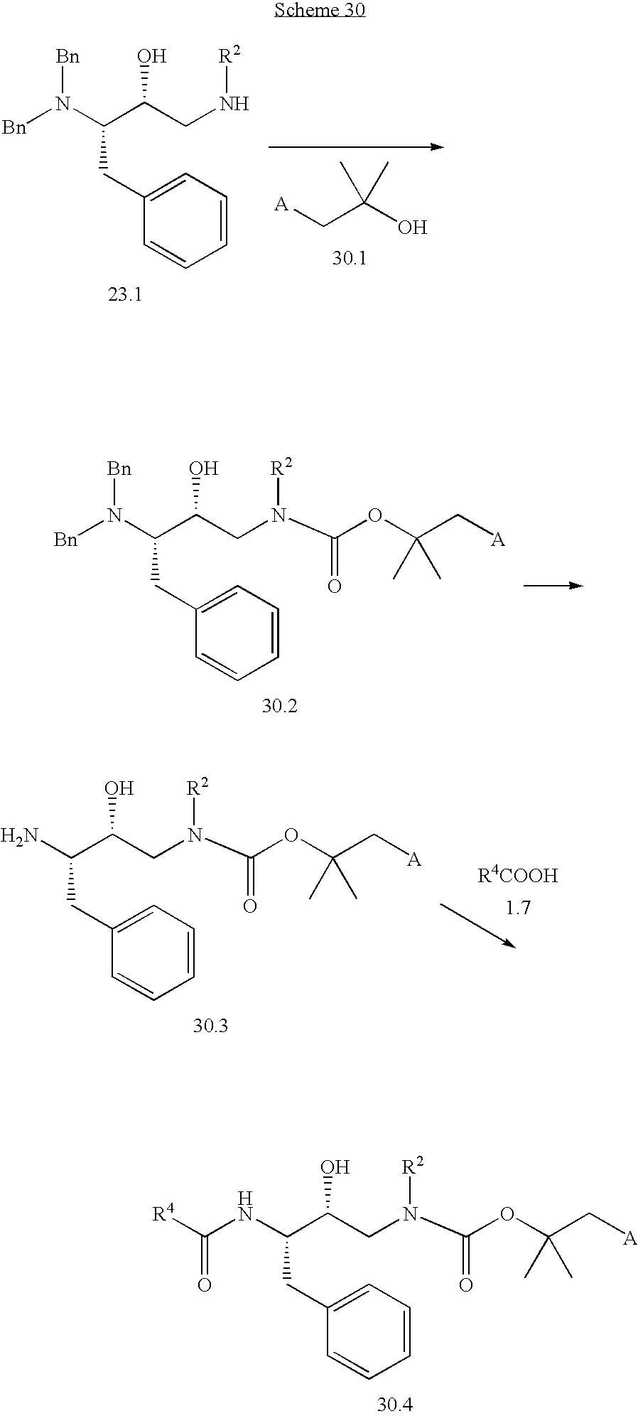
C1(CC(C(CN[R2])O)N([Bn])[Bn])=CC=CC=C1.[A]CC(O)(C)C.C1(CC(C(CN([R2])C(OC(C[A])(C)C)=O)O)N([Bn])[Bn])=CC=CC=C1.C1(CC(C(CN([R2])C(OC(C[A])(C)C)=O)O)N)=CC=CC=C1.C1(CC(C(CN([R2])C(OC(C[A])(C)C)=O)O)NC([R4])=O)=CC=CC=C1
